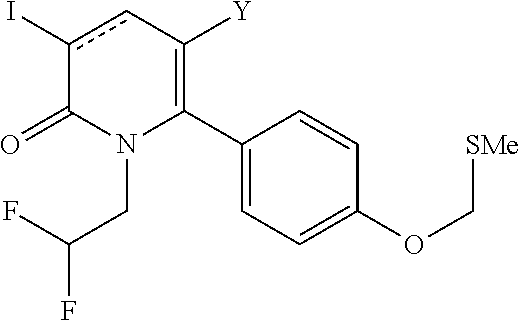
C1(C2=C([Y])cc(I)C(=O)N2CC(F)F)=CC=C(OC[SMe])C=C1
